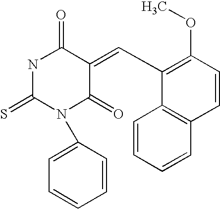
S=C1NC(=O)C(=CC2=C(OC)C=CC3=C2C=CC=C3)C(=O)N1C1=CC=CC=C1
